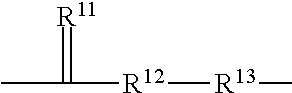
CC(=[R11])[R12][R13]C
